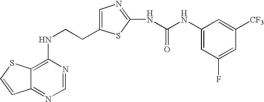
C(CNC1=C2C(=NC=N1)C=CS2)C1=CN=C(NC(=O)NC2=CC(F)=CC([CF3])=C2)S1
